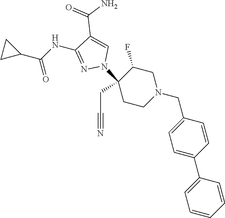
C1CN(CC2=CC=C(C3=CC=CC=C3)C=C2)CC(F)C1(CC#N)N1N=C(NC(=O)C2CC2)C(C(=O)N)=C1
